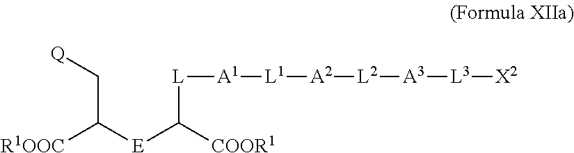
[R1OOC]C([E]C([COOR1])[L][A1][L1][A2][L2][A3][L3][X2])C[Q]
